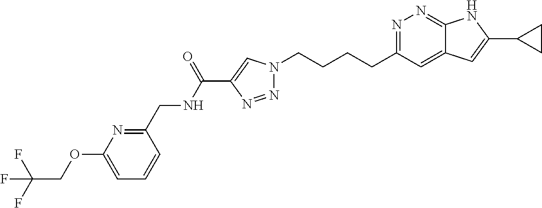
N1=C(CCCCN2N=NC(C(NCC3=NC(OCC(F)(F)F)=CC=C3)=O)=C2)C=C2C(=N1)NC(C1CC1)=C2
